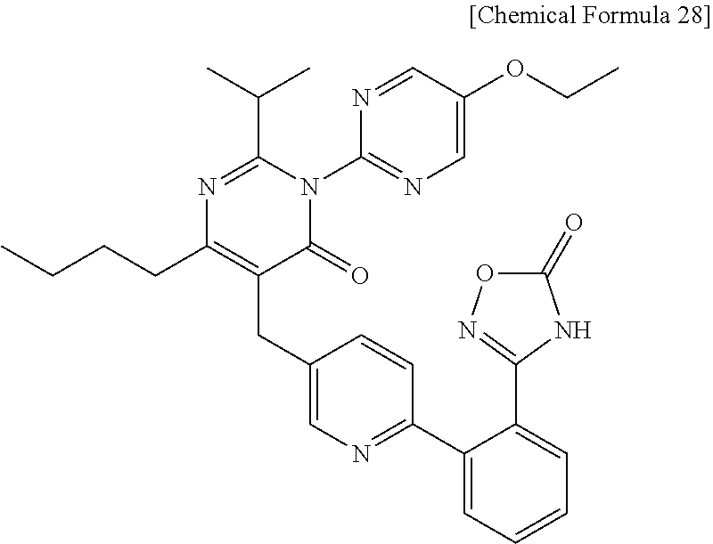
N1=C(C(C)C)N(C2=NC=C(OCC)C=N2)C(=O)C(CC2=CN=C(C3=CC=CC=C3C3=NOC(=O)N3)C=C2)=C1CCCC
